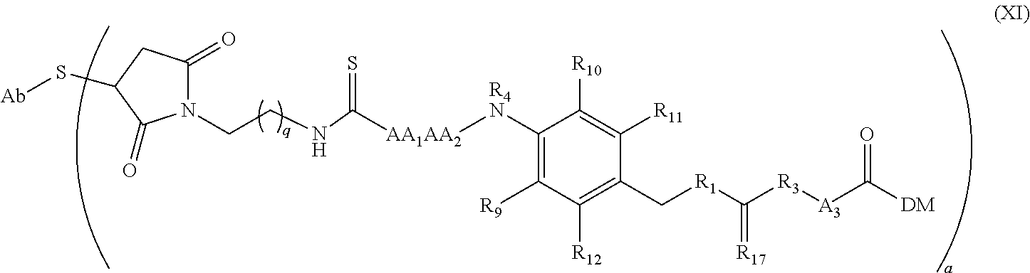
[DM]C([A3][R3]C([R1]CC1=C([R12])C([R9])=C([R4N][AA1AA2]C(=S)NCCN2C(=O)CC(S[Ab])C2=O)C([R10])=C1[R11])=[R17])=O
